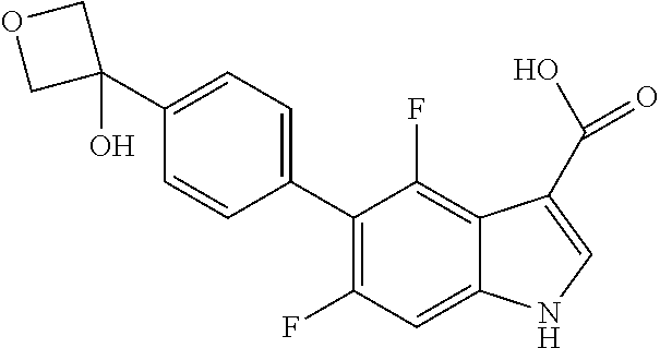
C1(C2=CC=C(C3(O)COC3)C=C2)=C(F)C=C2C(=C1F)C(C(O)=O)=CN2
